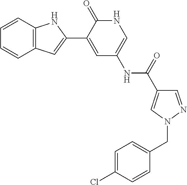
C1=CC2=C(C=C1)C=C(C1=CC(NC(=O)C3=CN(CC4=CC=C(Cl)C=C4)N=C3)=CNC1=O)N2
